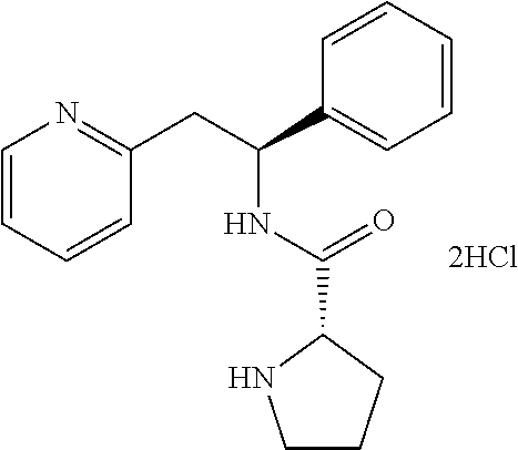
C1=CC=CC(CC(C2=CC=CC=C2)NC(=O)C2NCCC2)=N1
